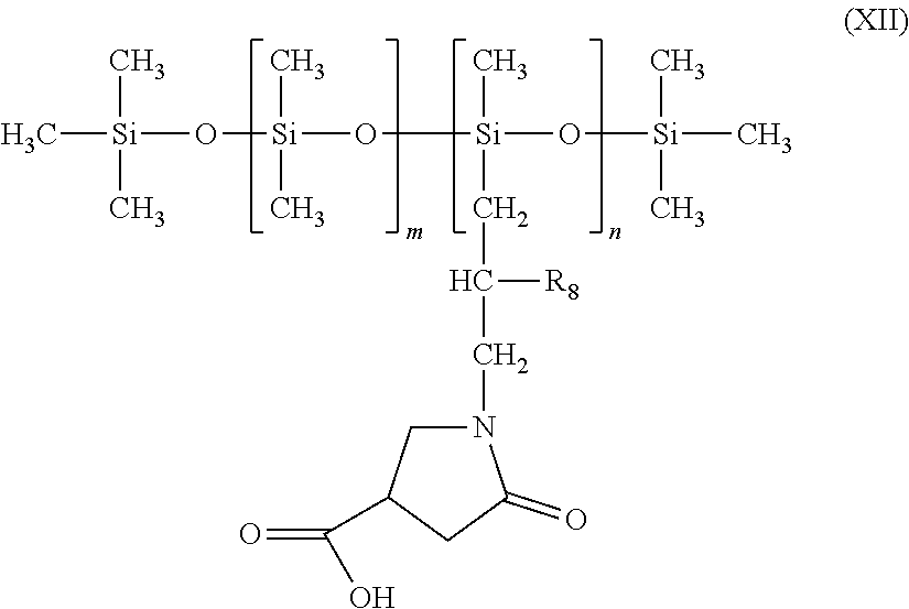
C[Si](O[Si](O[Si](O[Si](C)(C)C)(C)CC(CN1CC(C(=O)O)CC1=O)[R8])(C)C)(C)C
